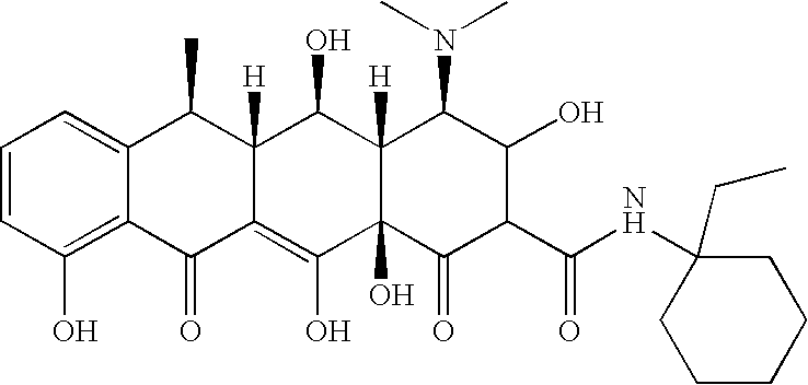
C1=CC(O)=C2C(=C1)C(C)C1([H])C(=C(O)C3(O)C([H])(C1O)C(N(C)C)C(O)C(C(NC1(CC)CCCCC1)=O)C3=O)C2=O
